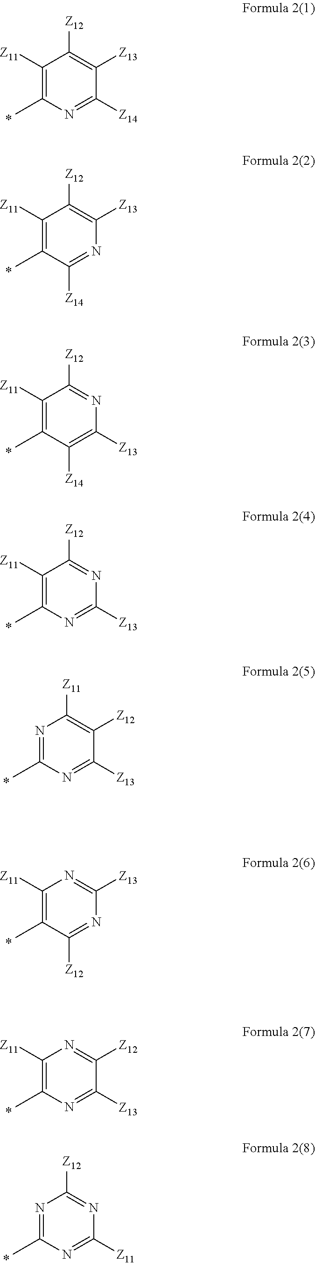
C1([Z11])=C(C)N=C([Z14])C([Z13])=C1[Z12].C1([Z11])=C(C)C([Z14])=NC([Z13])=C1[Z12].C1([Z11])=C(C)C([Z14])=C([Z13])N=C1[Z12].C1([Z11])=C(C)N=C([Z13])N=C1[Z12].N1=C(C)N=C([Z13])C([Z12])=C1[Z11].C1([Z11])=C(C)C([Z12])=NC([Z13])=N1.C1([Z11])=C(C)N=C([Z13])C([Z12])=N1.N1=C(C)N=C([Z11])N=C1[Z12]
